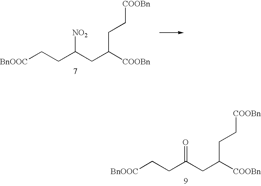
C([COOBn])(CC[COOBn])CC(CC[BnOOC])[NO2].C([COOBn])(CC[COOBn])CC(CC[BnOOC])=O
